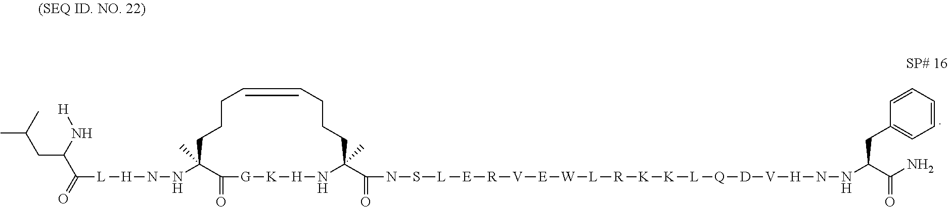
[R]([V][E][W][L][R][K][K][L][Q][D][V][H]NNC(C(N)=O)CC1=CC=CC=C1)[E][L]SNC(C1(C)N[H][K][G]C(=O)C(C)(NN[H][L]C(C(CC(C)C)N[H])=O)CCCC=CCCC1)=O
